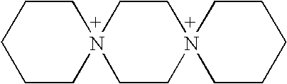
C1CCCN2(C1)CCN1(CC2)CCCCC1
